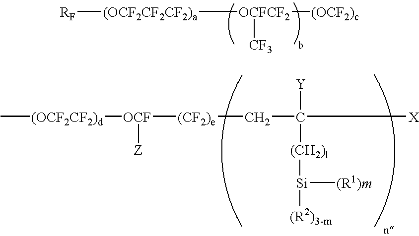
[(OCF2CF2CF2)a]([RF])[OCFCF2]([(OCF2)c])[CF3].C[(OCF2CF2)d][OCF]([(CF2)e]CC([X])([Y])[(CH2)l][Si]([(R1)m])[(R2)3-m])[Z]
